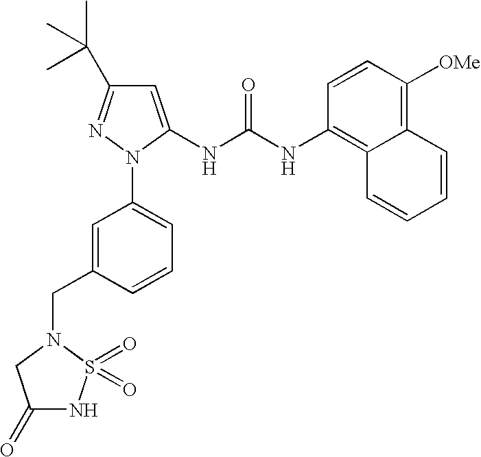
C1(CN2S(=O)(=O)NC(=O)C2)=CC(N2N=C(C(C)(C)C)C=C2NC(NC2=C3C(=C([OMe])C=C2)C=CC=C3)=O)=CC=C1
